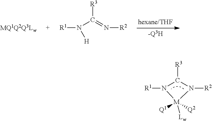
[R3]C(=N[R2])N([R1])[H].[-Q3H].[R3]C1N([R2])[M]([Q2])([Q1])([Lw])N1[R1]
